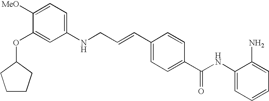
C1(NC(C2=CC=C(C=CCNC3=CC=C([MeO])C(OC4CCCC4)=C3)C=C2)=O)=CC=CC=C1N
